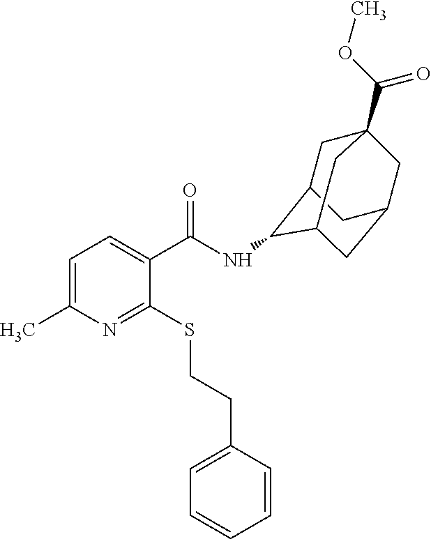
C1=C(C)N=C(SCCC2=CC=CC=C2)C(C(NC2C3CC4(C(=O)OC)CC(CC2C4)C3)=O)=C1
